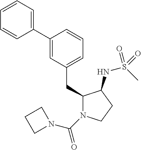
C1(CC2N(C(=O)N3CCC3)CCC2NS(C)(=O)=O)=CC=CC(C2=CC=CC=C2)=C1
